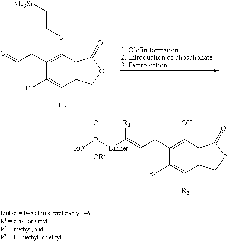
C1(CC=O)=C(OCC[Me3Si])C2=C(C([R2])=C1[R1])COC2=O.C1(CC=C([Linker]P([RO])(=O)[OR])[R3])=C(O)C2=C(C([R2])=C1[R1])COC2=O
